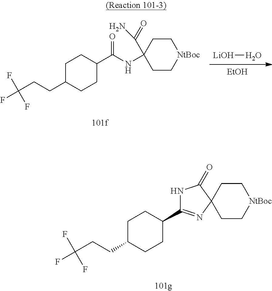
C1C(CCC(F)(F)F)CCC(C2=NC3(CC[NtBoc]CC3)C(=O)N2)C1.[LiOH]O.[EtOH].C1C(CCC(F)(F)F)CCC(C(NC2(C(=O)N)CC[NtBoc]CC2)=O)C1
